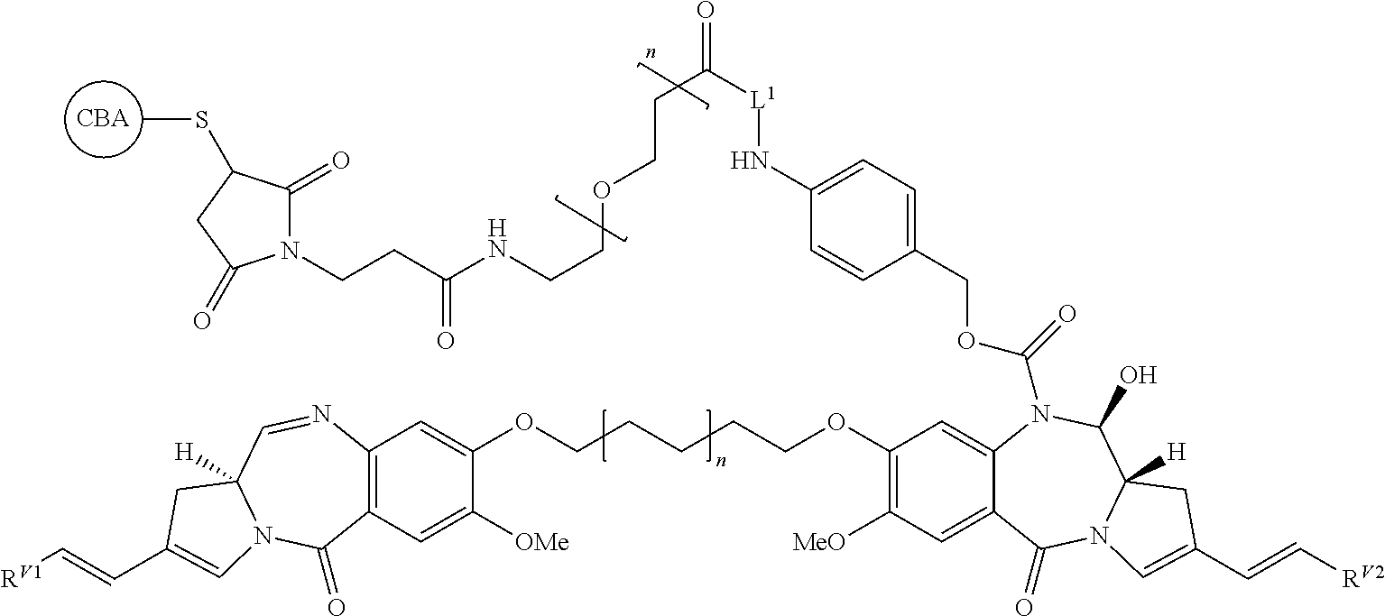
[CBA].C1(OCCCCCOC2=CC3=C(C=C2[OMe])C(=O)N2C([H])(C=N3)CC(C=C[RV1])=C2)=C([MeO])C=C2C(=C1)N(C(=O)OCC1=CC=C(N[L1]C(=O)CCOCCNC(CCN3C(=O)C(SC)CC3=O)=O)C=C1)C(O)C1([H])N(C2=O)C=C(C=C[RV2])C1
